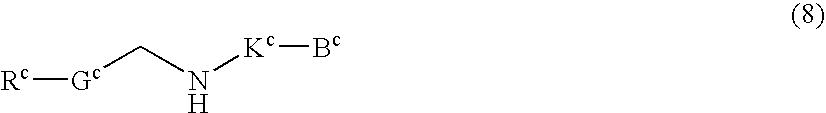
N([Kc][Bc])C[Gc][Rc]
